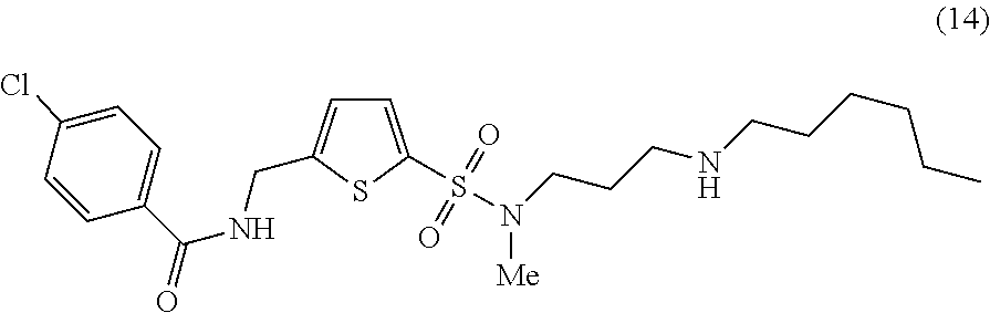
C1=C(S(N([Me])CCCNCCCCCC)(=O)=O)SC(CNC(=O)C2=CC=C(Cl)C=C2)=C1
